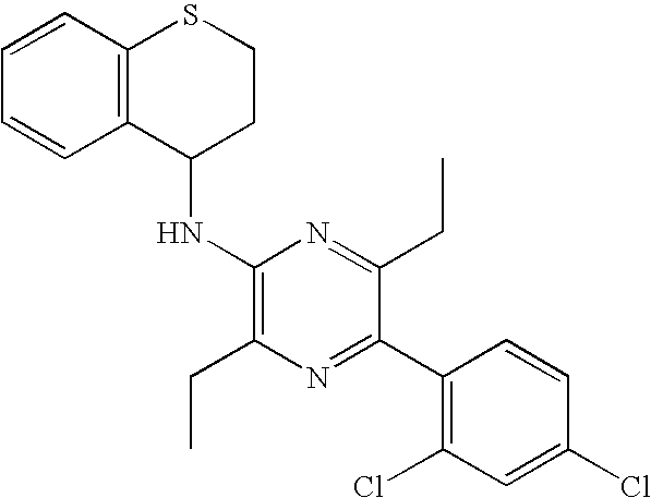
C1=CC2=C(C=C1)C(NC1=C(CC)N=C(C3=C(Cl)C=C(Cl)C=C3)C(CC)=N1)CCS2
